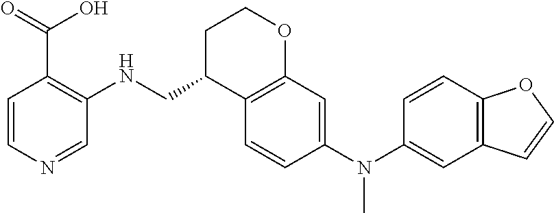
C1C(CNC2=C(C(=O)O)C=CN=C2)C2=C(OC1)C=C(N(C1=CC3=C(C=C1)OC=C3)C)C=C2
